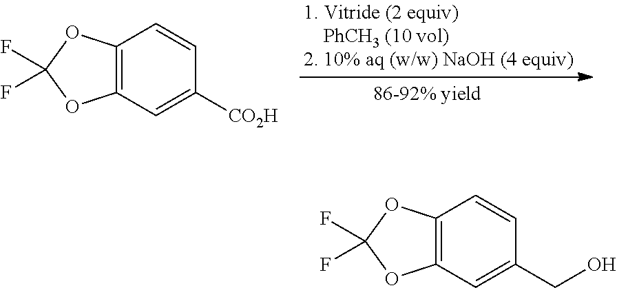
C12=C(C=C([CO2H])C=C1)OC(F)(F)O2.C12=C(C=C(CO)C=C1)OC(F)(F)O2
